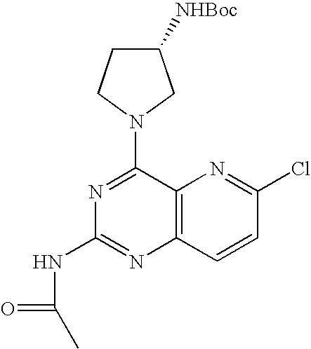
C12=C(C=CC(Cl)=N1)N=C(NC(=O)C)N=C2N1CCC([NHBoc])C1
